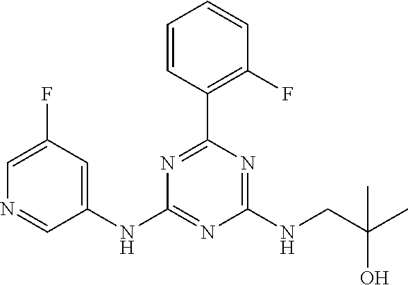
C1(NC2=CC(F)=CN=C2)=NC(NCC(C)(O)C)=NC(C2=C(F)C=CC=C2)=N1
